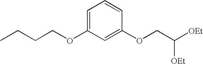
C1=C(OCCCC)C=C(OCC([OEt])[OEt])C=C1
